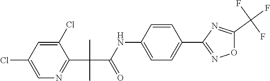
C(C(NC1=CC=C(C2=NOC(C(F)(F)F)=N2)C=C1)=O)(C1=NC=C(Cl)C=C1Cl)(C)C
